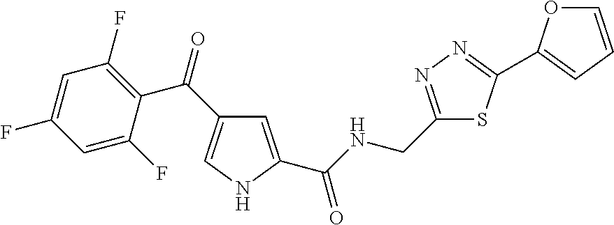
C1=C(C(NCC2=NN=C(C3=CC=CO3)S2)=O)NC=C1C(=O)C1=C(F)C=C(F)C=C1F
